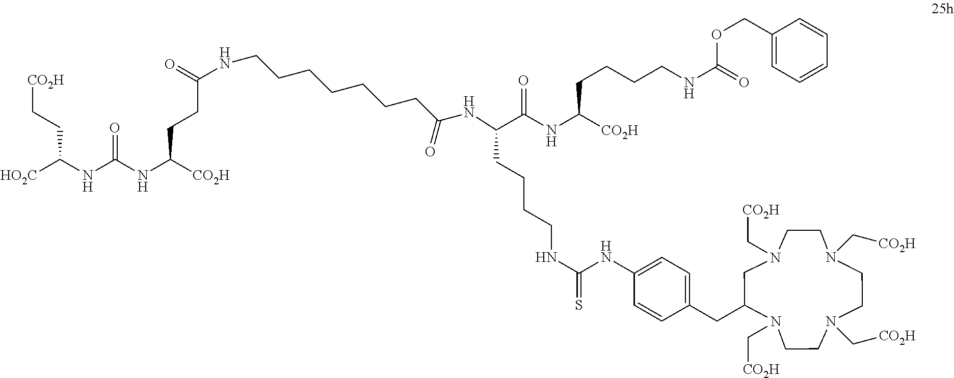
[HO2C]C(NC(NC([CO2H])CCC(=O)NCCCCCCCC(NC(CCCCNC(NC1=CC=C(CC2N(C[CO2H])CCN(C[CO2H])CCN(C[CO2H])CCN(C[CO2H])C2)C=C1)=S)C(NC([CO2H])CCCCNC(=O)OCC1=CC=CC=C1)=O)=O)=O)CC[CO2H]
